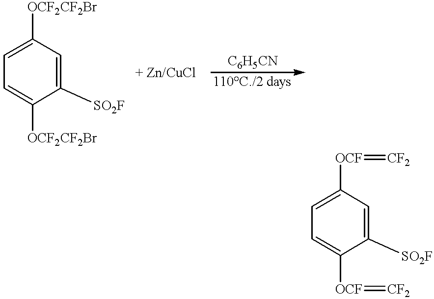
C1([OCF2CF2Br])=CC=C([OCF2CF2Br])C([SO2F])=C1.C1([OCF]=[CF2])=CC=C([OCF]=[CF2])C([SO2F])=C1
